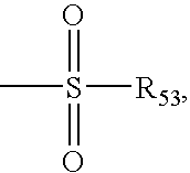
CS([R53])(=O)=O
